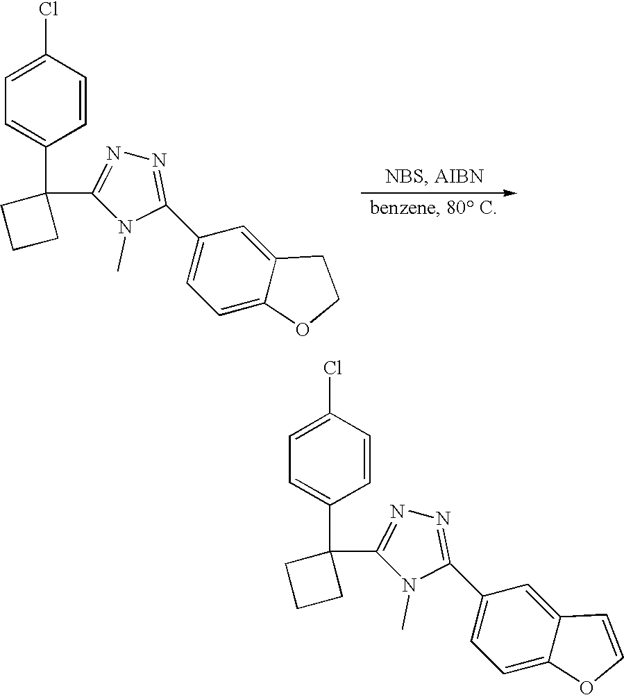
C1=CC(Cl)=CC=C1C1(C2=NN=C(C3=CC=C4C(=C3)CCO4)N2C)CCC1.C1=CC(Cl)=CC=C1C1(C2=NN=C(C3=CC=C4C(=C3)C=CO4)N2C)CCC1
